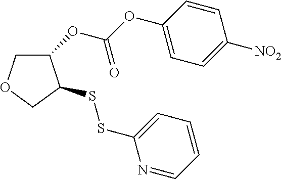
C1(OC(=O)OC2=CC=C([NO2])C=C2)COCC1SSC1=CC=CC=N1
